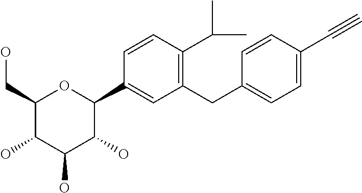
C1(CO)C(O)C(O)C(O)C(C2=CC(CC3=CC=C(C#C)C=C3)=C(C(C)C)C=C2)O1
